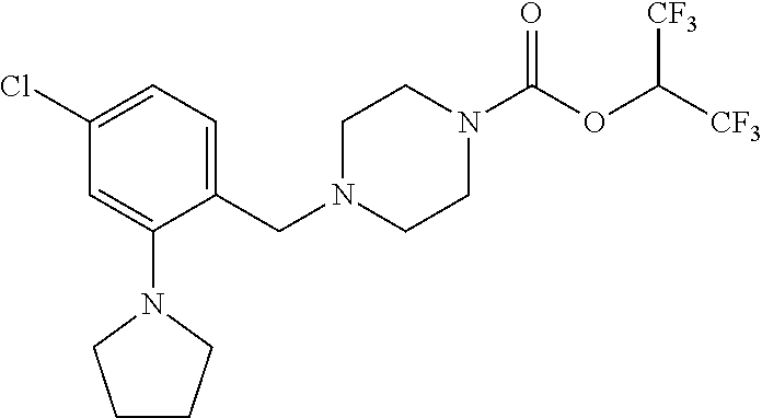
C1(Cl)=CC=C(CN2CCN(C(OC([CF3])[CF3])=O)CC2)C(N2CCCC2)=C1
